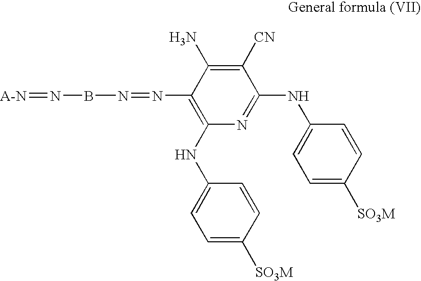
[A-N]=NBN=NC1=C(NC2=CC=C([SO3M])C=C2)N=C(NC2=CC=C([SO3M])C=C2)C([CN])=C1N
